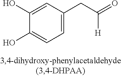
C1(O)=CC(CC(=O)[H])=CC=C1O
